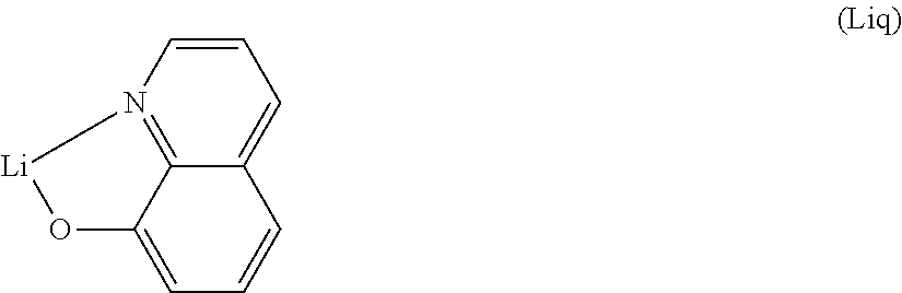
C1=C2C3=N(C=C1)[Li]OC3=CC=C2
